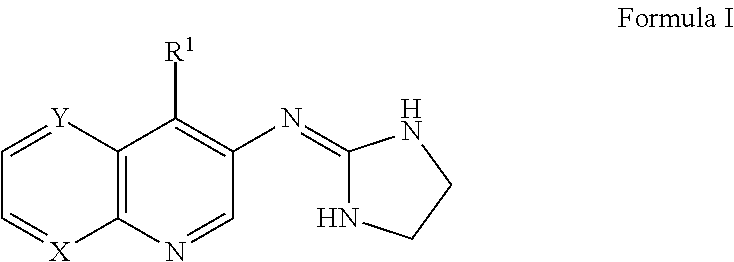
C1=[Y]C2=C([X]=C1)N=CC(N=C1NCCN1)=C2[R1]
